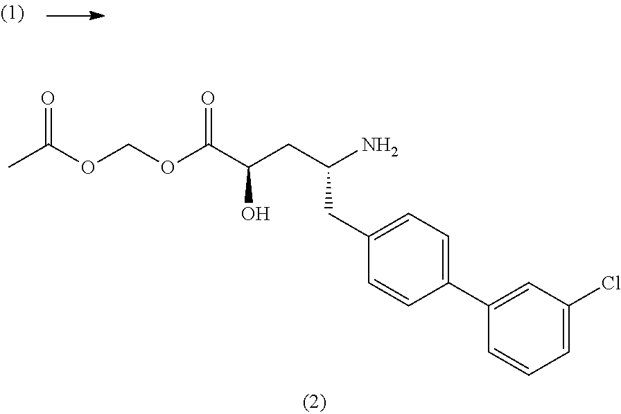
NC(CC(C(OCOC(=O)C)=O)O)CC1=CC=C(C2=CC(Cl)=CC=C2)C=C1
